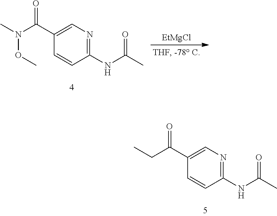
C1(C(=O)CC)=CN=C(NC(C)=O)C=C1.C1(C(=O)N(C)OC)=CN=C(NC(C)=O)C=C1.[EtMgCl]
